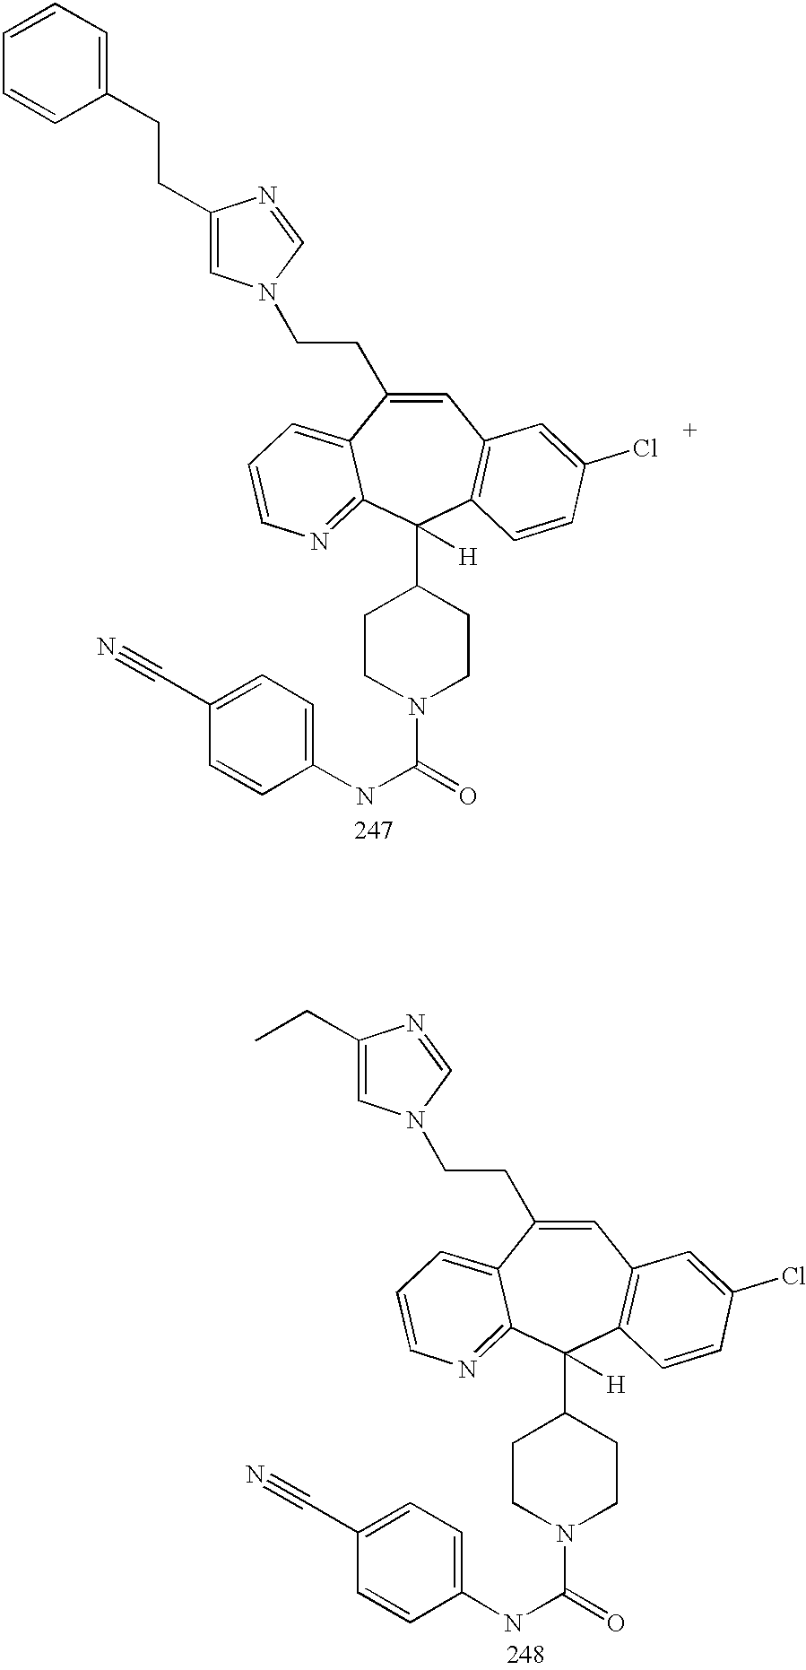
C1=C(CCN2C=C(CCC3=CC=CC=C3)N=C2)C2=CC=CN=C2C(C2CCN(C(=O)NC3=CC=C(C#N)C=C3)CC2)([H])C2=C1C=C(Cl)C=C2.C1=C(CCN2C=C(CC)N=C2)C2=CC=CN=C2C(C2CCN(C(=O)NC3=CC=C(C#N)C=C3)CC2)([H])C2=C1C=C(Cl)C=C2
